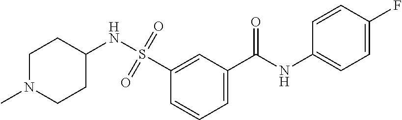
C1=C(C(NC2=CC=C(F)C=C2)=O)C=C(S(=O)(=O)NC2CCN(C)CC2)C=C1
